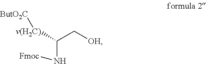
C(C[OH])([v(H2C)][ButO2C])N[Fmoc]
